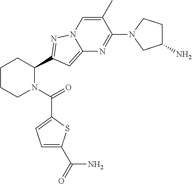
C1CCN(C(=O)C2=CC=C(C(N)=O)S2)C(C2=NN3C(=C2)N=C(N2CC(N)CC2)C(C)=C3)C1
